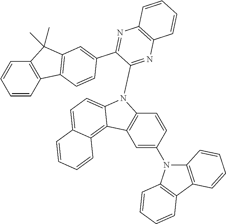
C1=CC(N2C3=C(C4=C2C=CC=C4)C=CC=C3)=CC2=C1N(C1=NC3=C(N=C1C1=CC4=C(C5=C(C=CC=C5)C4(C)C)C=C1)C=CC=C3)C1=CC=C3C(=C21)C=CC=C3
